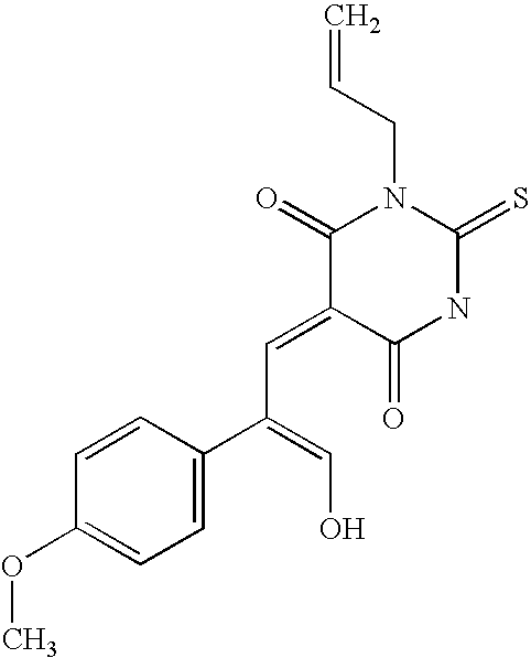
C1(=O)C(=CC(C2=CC=C(OC)C=C2)=CO)C(=O)NC(=S)N1CC=C
